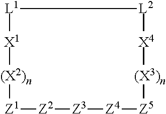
[L1]1[X1][(X2)n][Z1][Z2][Z3][Z4][Z5][(X3)n][X4][L2]1
